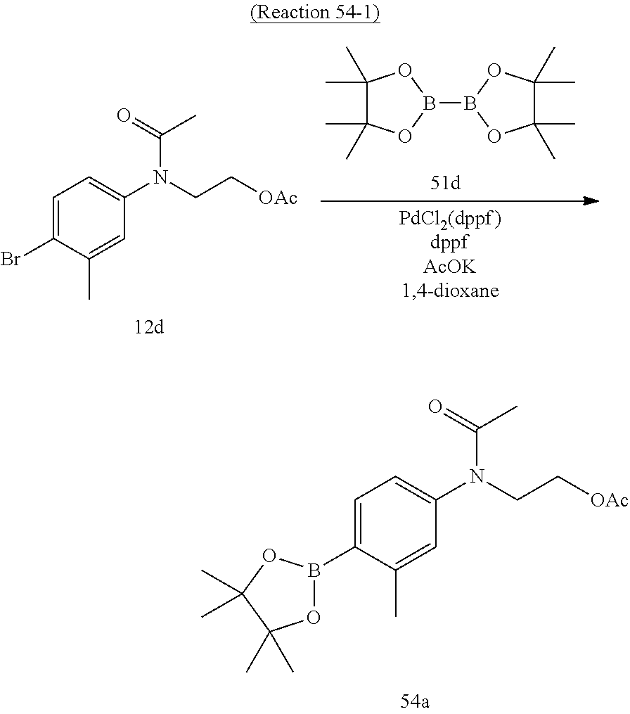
C1(C)(C)C(C)(C)OB(B2OC(C)(C)C(C)(C)O2)O1.C1=C(Br)C(C)=CC(N(CC[OAc])C(=O)C)=C1.C1=C(B2OC(C)(C)C(C)(C)O2)C(C)=CC(N(CC[OAc])C(=O)C)=C1
